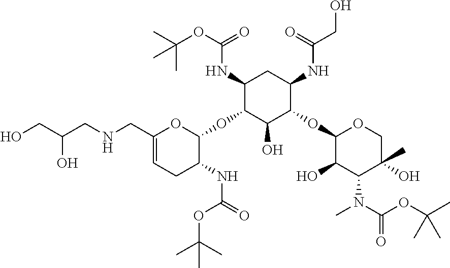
C1(CNCC(O)CO)=CCC(NC(=O)OC(C)(C)C)C(OC2C(O)C(OC3C(O)C(N(C)C(OC(C)(C)C)=O)C(O)(C)CO3)C(NC(CO)=O)CC2NC(OC(C)(C)C)=O)O1
